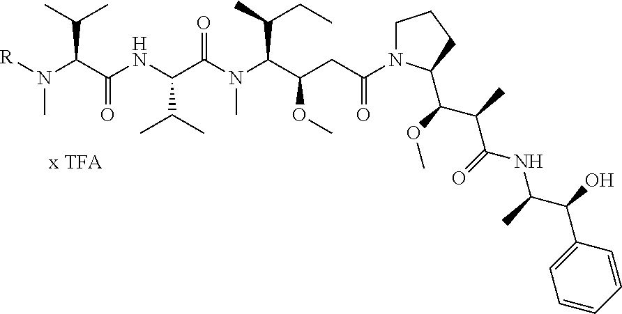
[x TFA].[R]N(C(C(NC(C(N(C(C(CC(=O)N1CCCC1C(OC)C(C)C(=O)NC(C(C1=CC=CC=C1)O)C)OC)C(C)CC)C)=O)C(C)C)=O)C(C)C)C
